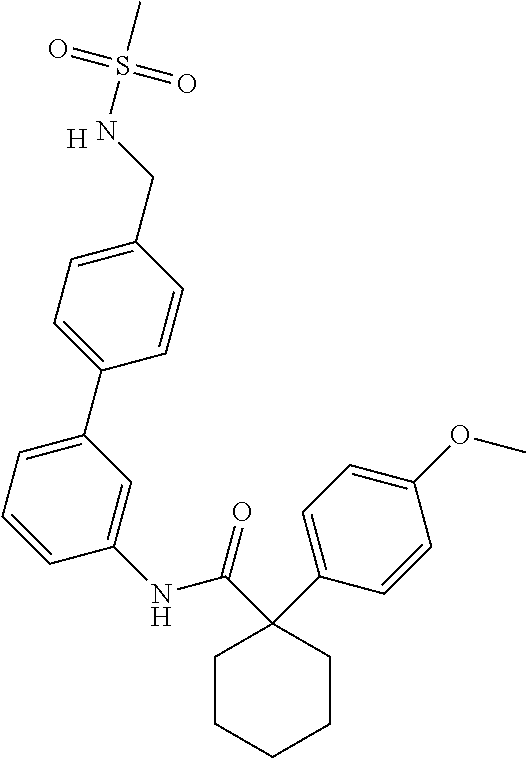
C1=CC(CNS(=O)(=O)C)=CC=C1C1=CC=CC(NC(C2(C3=CC=C(OC)C=C3)CCCCC2)=O)=C1.[H]
